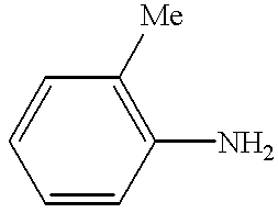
C1=CC(N)=C([Me])C=C1
